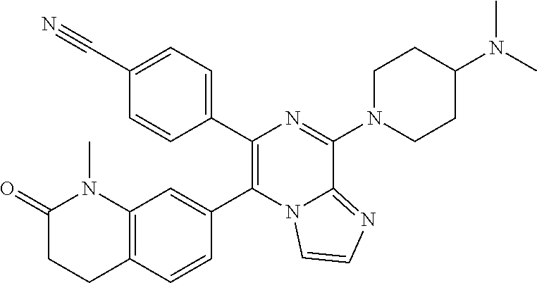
C1(C#N)=CC=C(C2=C(C3=CC4=C(C=C3)CCC(=O)N4C)N3C(=NC=C3)C(N3CCC(N(C)C)CC3)=N2)C=C1
